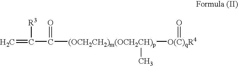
C=C(C([(OCH2CH2)m(OCH2CH)p]([O(C)qR4]=O)C)=O)[R3]
